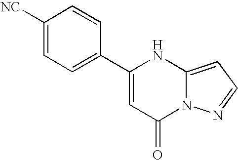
C1(C2=CC=C([NC])C=C2)=CC(=O)N2C(=CC=N2)N1
